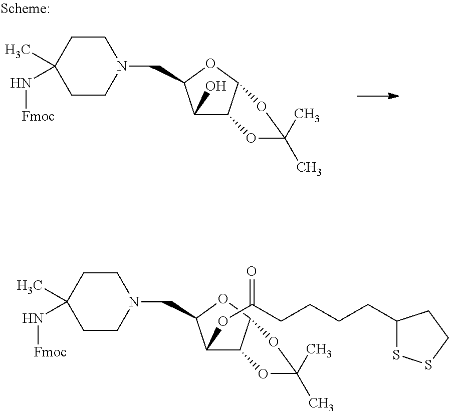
C1(C)(N[Fmoc])CCN(CC2C(O)C3C(O2)OC(C)(C)O3)CC1.C1(C)(N[Fmoc])CCN(CC2C(OC(=O)CCCCC3SSCC3)C3C(O2)OC(C)(C)O3)CC1
